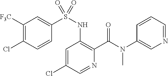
C1=C(Cl)C=NC(C(N(C2=CN=CC=C2)C)=O)=C1NS(=O)(C1=CC([F3C])=C(Cl)C=C1)=O
